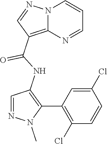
N12C(=C(C(NC3=C(C4=C(Cl)C=CC(Cl)=C4)N(C)N=C3)=O)C=N1)N=CC=C2
